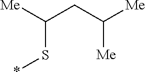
[Me]C(CC([Me])[Me])S*
